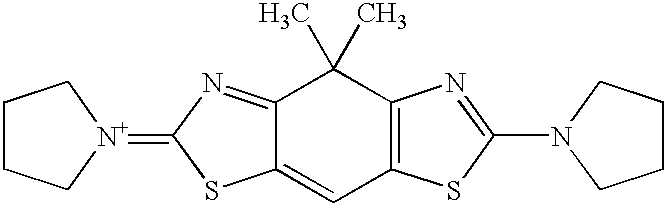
C1CC[N+](=C2SC3=CC4=C(C(C)(C)C3=N2)N=C(N2CCCC2)S4)C1
